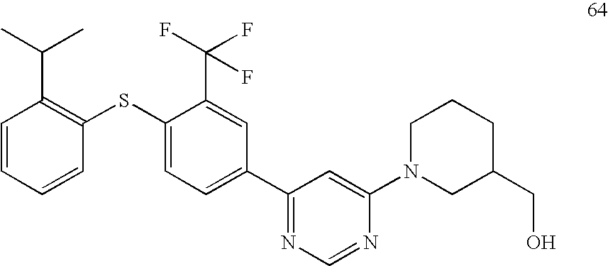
C1=CC=CC(SC2=CC=C(C3=NC=NC(N4CC(CO)CCC4)=C3)C=C2C(F)(F)F)=C1C(C)C
